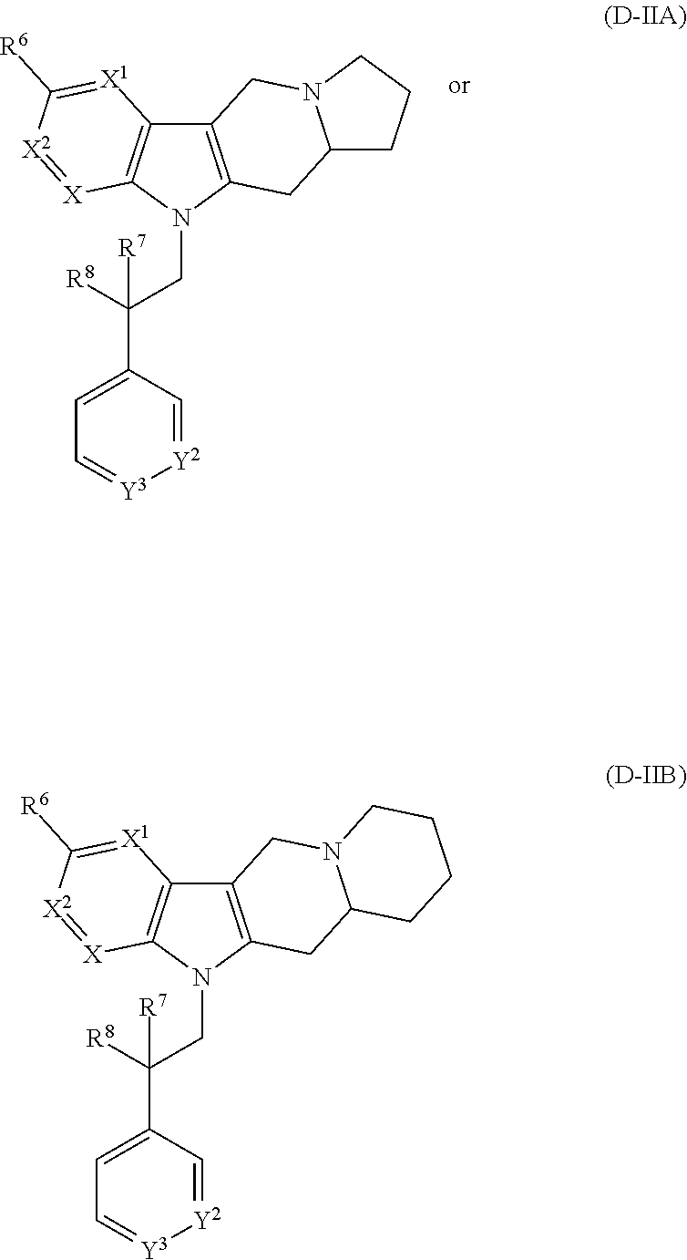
C12=C(N(CC([R8])([R7])C3=CC=[Y3][Y2]=C3)C3=C1[X1]=C([R6])[X2]=[X]3)CC1N(C2)CCCC1.C12=C(N(CC([R8])([R7])C3=CC=[Y3][Y2]=C3)C3=C1[X1]=C([R6])[X2]=[X]3)CC1N(C2)CCC1
